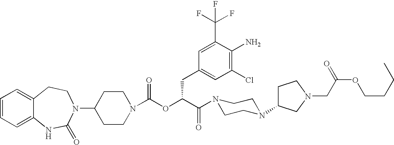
C1(N2C(=O)NC3=CC=CC=C3CC2)CCN(C(OC(C(=O)N2CCN(C3CCN(CC(OCCCC)=O)C3)CC2)CC2=CC(Cl)=C(N)C(C(F)(F)F)=C2)=O)CC1
